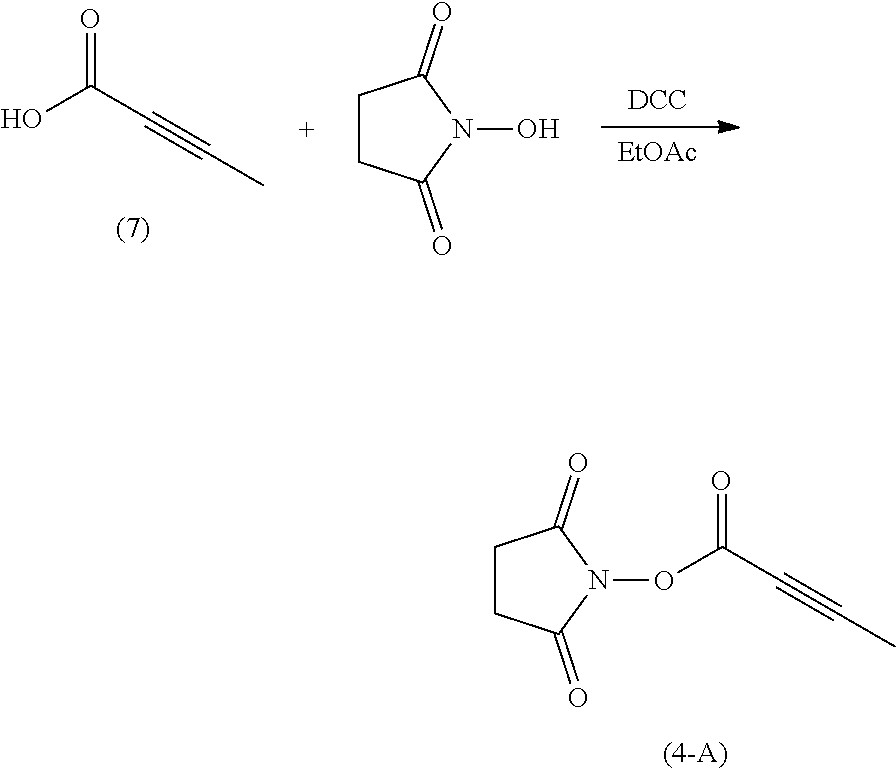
O=C(C#CC)O.[DCC].[EtOAc].C1CC(=O)N(O)C1=O.C1CC(=O)N(OC(C#CC)=O)C1=O
